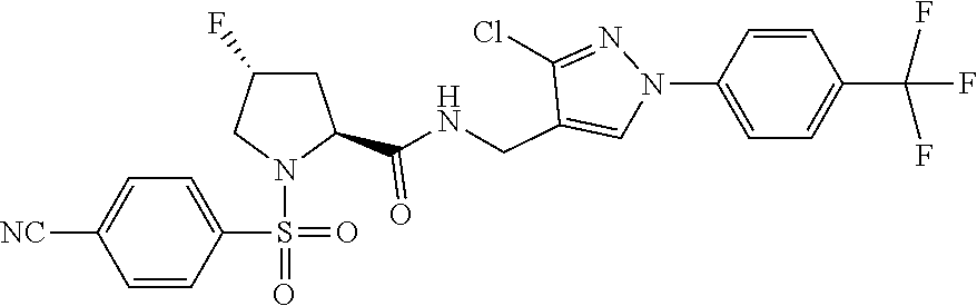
C1=C([NC])C=CC(S(N2C(C(NCC3=CN(C4=CC=C(C(F)(F)F)C=C4)N=C3Cl)=O)CC(F)C2)(=O)=O)=C1
